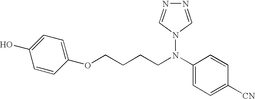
C1(O)=CC=C(OCCCCN(C2=CC=C([CN])C=C2)N2C=NN=C2)C=C1
